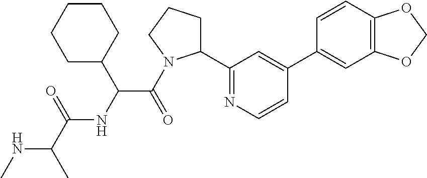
N(C(C)C(=O)NC(C(=O)N1C(C2=NC=CC(C3=CC4=C(C=C3)OCO4)=C2)CCC1)C1CCCCC1)C
